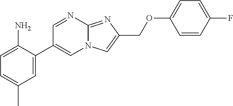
C1=C(C2=CN3C(=NC(COC4=CC=C(F)C=C4)=C3)N=C2)C(N)=CC=C1C
